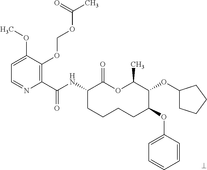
C1(C(NC2CCCCC(OC3=CC=CC=C3)C(OC3CCCC3)C(C)OC2=O)=O)=C(OCOC(C)=O)C(OC)=CC=N1
